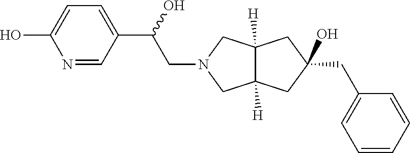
C1(O)(CC2=CC=CC=C2)CC2([H])CN(CC(C3=CC=C(O)N=C3)O)CC2([H])C1
